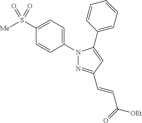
N1(C2=CC=C(S([Me])(=O)=O)C=C2)N=C(C=CC([OEt])=O)C=C1C1=CC=CC=C1
